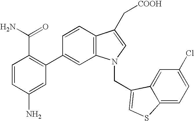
C1=CC2=C(C=C1C1=C(C(=O)N)C=CC(N)=C1)N(CC1=CSC3=CC=C(Cl)C=C31)C=C2C[COOH]
